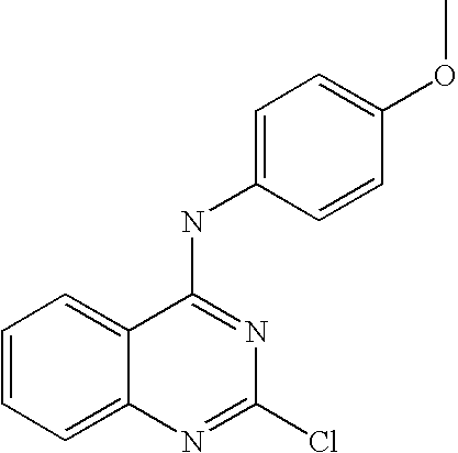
C1=CC=C2C(=C1)C(NC1=CC=C(OC)C=C1)=NC(Cl)=N2
